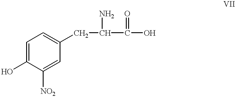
C1=C(O)C([NO2])=CC(CC(C(O)=O)N)=C1
